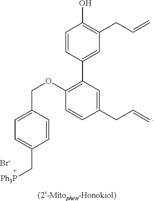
C1(OCC2=CC=C(C[Ph3P])C=C2)=C(C2=CC(CC=C)=C(O)C=C2)C=C(CC=C)C=C1.[Br-]
